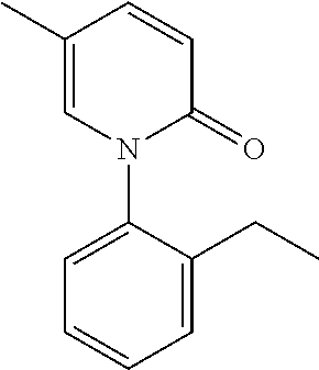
C1(C)=CN(C2=CC=CC=C2CC)C(=O)C=C1
